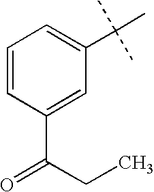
C1(C(CC)=O)=CC(C(C)(C)C)=CC=C1
